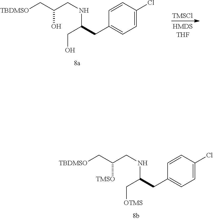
C1=C(Cl)C=CC(CC(C[OTMS])NCC([TMSO])C[TBDMSO])=C1.C1=C(Cl)C=CC(CC(CO)NCC(O)C[TBDMSO])=C1.[TMSCl]
